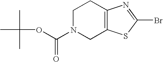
C1N(C(OC(C)(C)C)=O)CC2=C(C1)N=C(Br)S2
